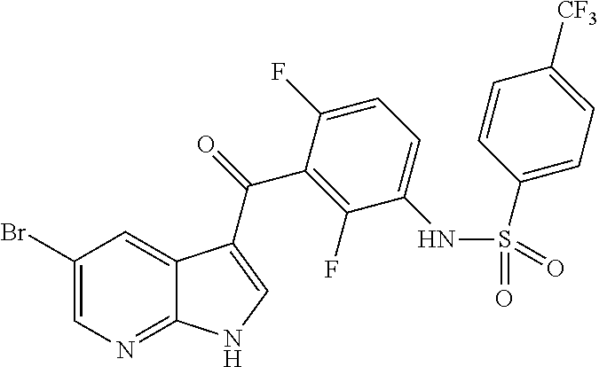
C1(Br)=CN=C2C(=C1)C(C(=O)C1=C(F)C(NS(C3=CC=C([CF3])C=C3)(=O)=O)=CC=C1F)=CN2
